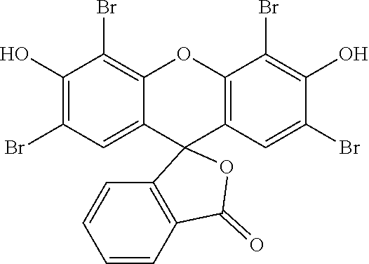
C12=C(Br)C(O)=C(Br)C=C1C1(C3=C(O2)C(Br)=C(O)C(Br)=C3)C2=C(C=CC=C2)C(=O)O1
